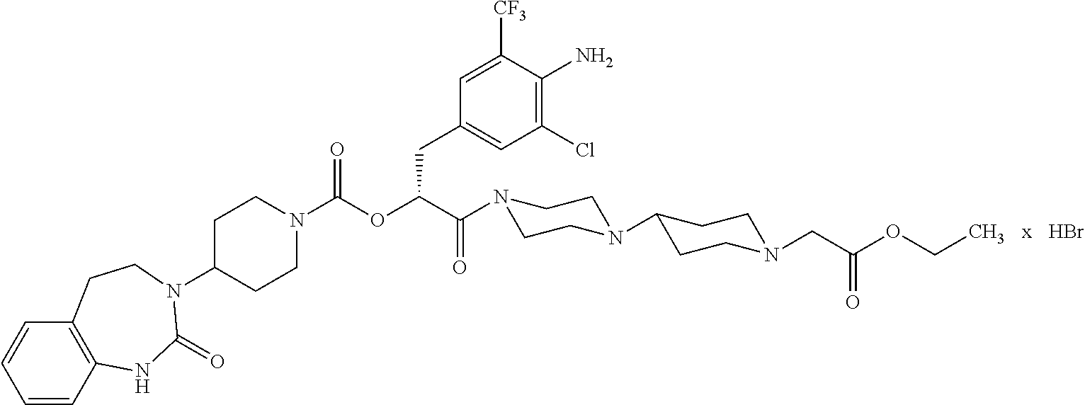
C1=CC2=C(C=C1)CCN(C1CCN(C(=O)OC(CC3=CC(Cl)=C(N)C([CF3])=C3)C(=O)N3CCN(C4CCN(CC(=O)OCC)CC4)CC3)CC1)C(=O)N2.Br
